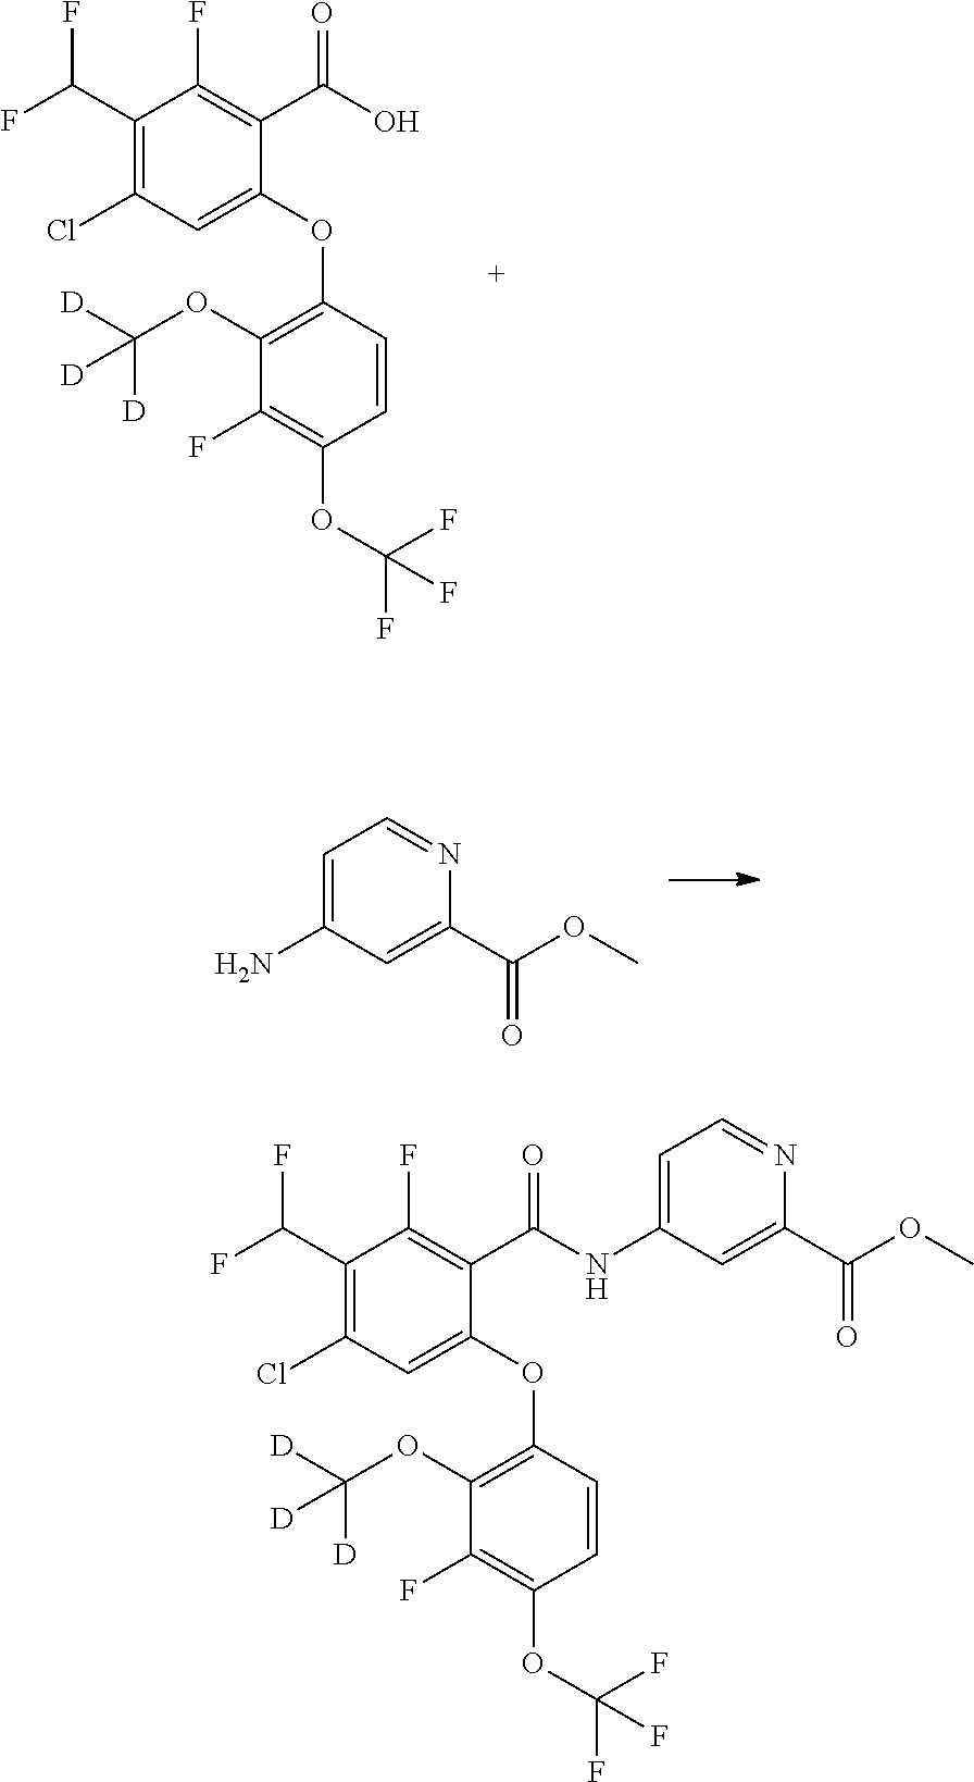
C1(OC2=C(OC([D])([D])[D])C(F)=C(OC(F)(F)F)C=C2)=CC(Cl)=C(C(F)F)C(F)=C1C(O)=O.C1=C(N)C=C(C(OC)=O)N=C1.C1(OC2=C(OC([D])([D])[D])C(F)=C(OC(F)(F)F)C=C2)=CC(Cl)=C(C(F)F)C(F)=C1C(NC1=CC=NC(C(OC)=O)=C1)=O
